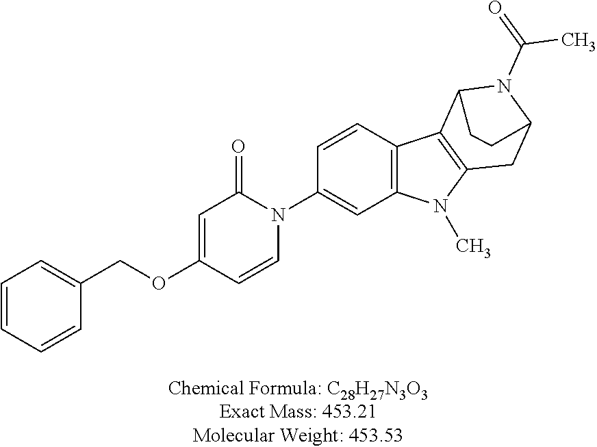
C1=CC=CC(COC2=CC(=O)N(C3=CC4=C(C=C3)C3=C(N4C)CC4N(C(=O)C)C3CC4)C=C2)=C1
